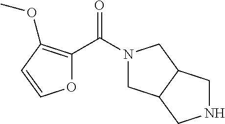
N1(C(C2=C(OC)C=CO2)=O)CC2C(C1)CNC2
